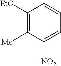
C1([EtO])=C([Me])C([NO2])=CC=C1
